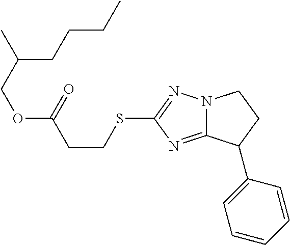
S(C1=NN2C(=N1)C(C1=CC=CC=C1)CC2)CCC(=O)OCC(CCCC)C
